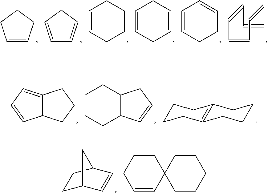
C1=CC=CC=CC=C1.C1=CCCC1.C1=CCC=C1.C1=CCCCC1.C1=CCC=CC1.C1=CCCC=C1.C12C(=CC=C1)CCC2.C12C(CC=C1)CCCC2.C1CCC2=C(C1)CCCC2.C1C2C=CC(C1)C2.C1=CC2(CCC1)CCCCC2
